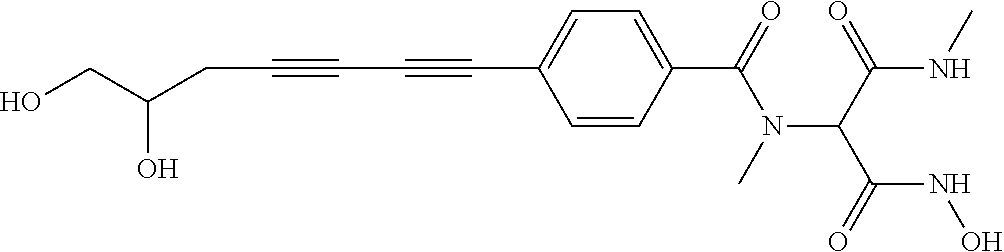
C(C#CC#CC1=CC=C(C(=O)N(C(C(NC)=O)C(=O)NO)C)C=C1)C(CO)O
